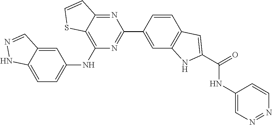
C1(NC2=CC=C3C(=C2)C=NN3)=C2C(=NC(C3=CC4=C(C=C3)C=C(C(=O)NC3=CN=NC=C3)N4)=N1)C=CS2
